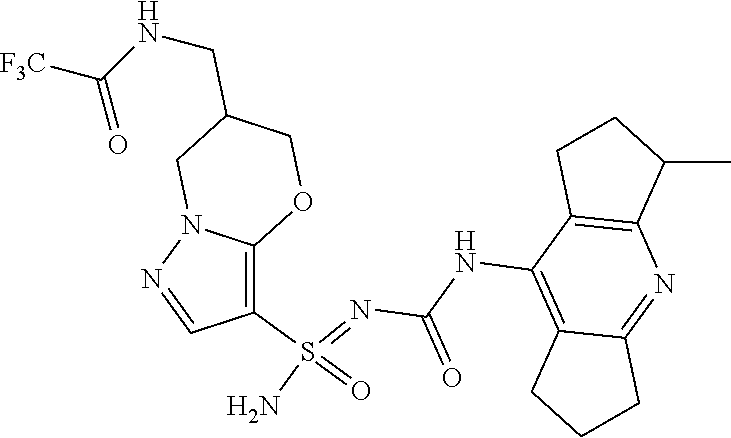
C(NC1=C2C(=NC3=C1CCC3C)CCC2)(N=S(N)(=O)C1=C2N(N=C1)CC(CNC([F3C])=O)CO2)=O
